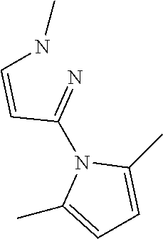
C(N1C(C)=CC=C1C)(=N)C=CNC
